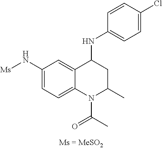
C1(N[Ms])=CC=C2C(=C1)C(NC1=CC=C(Cl)C=C1)CC(C)N2C(C)=O
